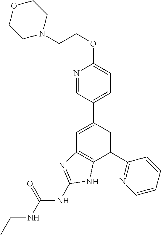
C1=C(C2=CC=C(OCCN3CCOCC3)N=C2)C=C(C2=NC=CC=C2)C2=C1N=C(NC(NCC)=O)N2
